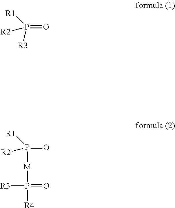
P(=O)([R1])([R3])[R2].P(=O)([R1])([R2])[M]P(=O)([R3])[R4]
